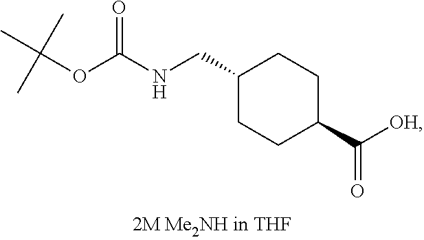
C1CC(CNC(OC(C)(C)C)=O)CCC1C([OH])=O
